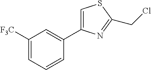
C1([F3C])=CC=CC(C2=CSC(CCl)=N2)=C1
